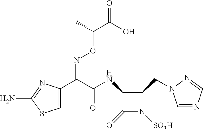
C(=NOC(C(O)=O)C)(C1=CSC(N)=N1)C(NC1C(=O)N([SO3H])C1CN1C=NC=N1)=O
